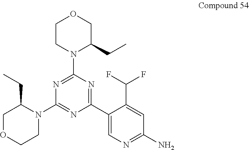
C1CN(C2=NC(N3C(CC)COCC3)=NC(C3=CN=C(N)C=C3C(F)F)=N2)C(CC)CO1
